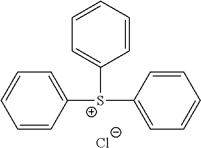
C1=CC([S+](C2=CC=CC=C2)C2=CC=CC=C2)=CC=C1.[Cl-]
